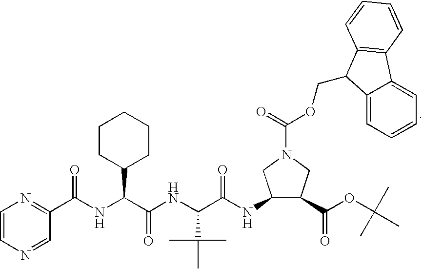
C1=CN=CC(C(NC(C(NC(C(NC2C(C(OC(C)(C)C)=O)CN(C(=O)OCC3C4=CC=CC=C4C4=C3C=CC=C4)C2)=O)C(C)(C)C)=O)C2CCCCC2)=O)=N1
